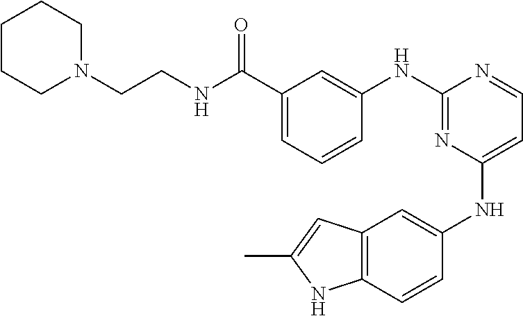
N1(CCNC(C2=CC=CC(NC3=NC(NC4=CC5=C(C=C4)NC(C)=C5)=CC=N3)=C2)=O)CCCCC1
